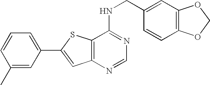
C1=C(C2=CC3=C(S2)C(NCC2=CC4=C(C=C2)OCO4)=NC=N3)C=C(C)C=C1
